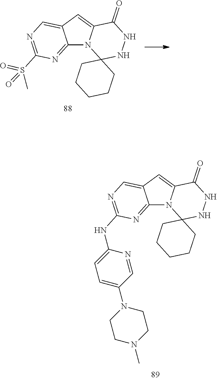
C12=NC(S(C)(=O)=O)=NC=C1C=C1N2C2(NNC1=O)CCCCC2.C12=NC(NC3=CC=C(N4CCN(C)CC4)C=N3)=NC=C1C=C1N2C2(NNC1=O)CCCCC2
